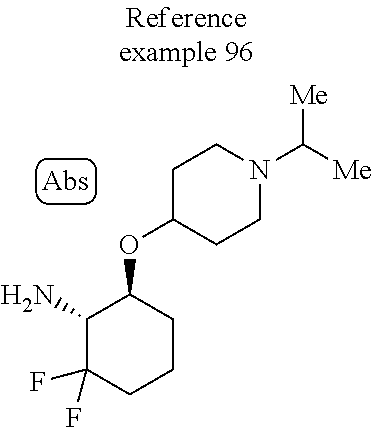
NC1C(F)(F)CCCC1OC1CCN(C([Me])[Me])CC1
